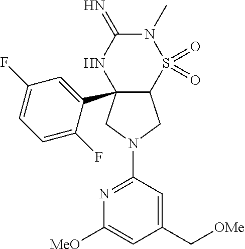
C12(C3=CC(F)=CC=C3F)C(S(=O)(=O)N(C)C(=N)N1)CN(C1=NC([MeO])=CC(C[OMe])=C1)C2
